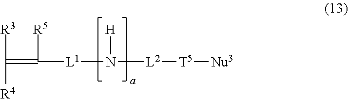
C(=C([R5])[L1]N([L2][T5][Nu3])[H])([R3])[R4]
